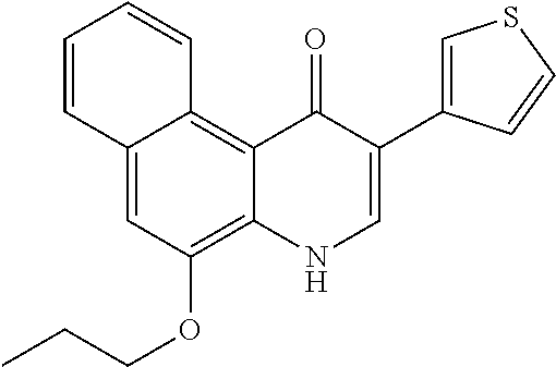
C1=CC2=CC(OCCC)=C3C(=C2C=C1)C(=O)C(C1=CSC=C1)=CN3
